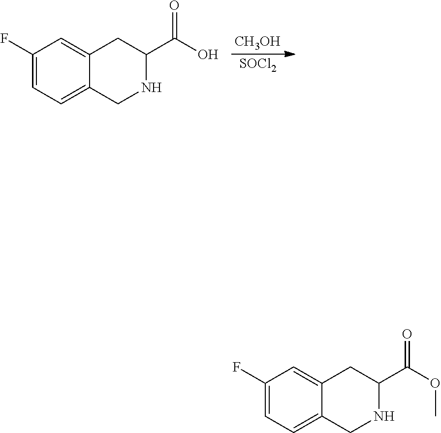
C1(F)=CC=C2C(=C1)CC(C(O)=O)NC2.[CH3OH].[SOCl2].C1(F)=CC=C2C(=C1)CC(C(OC)=O)NC2
